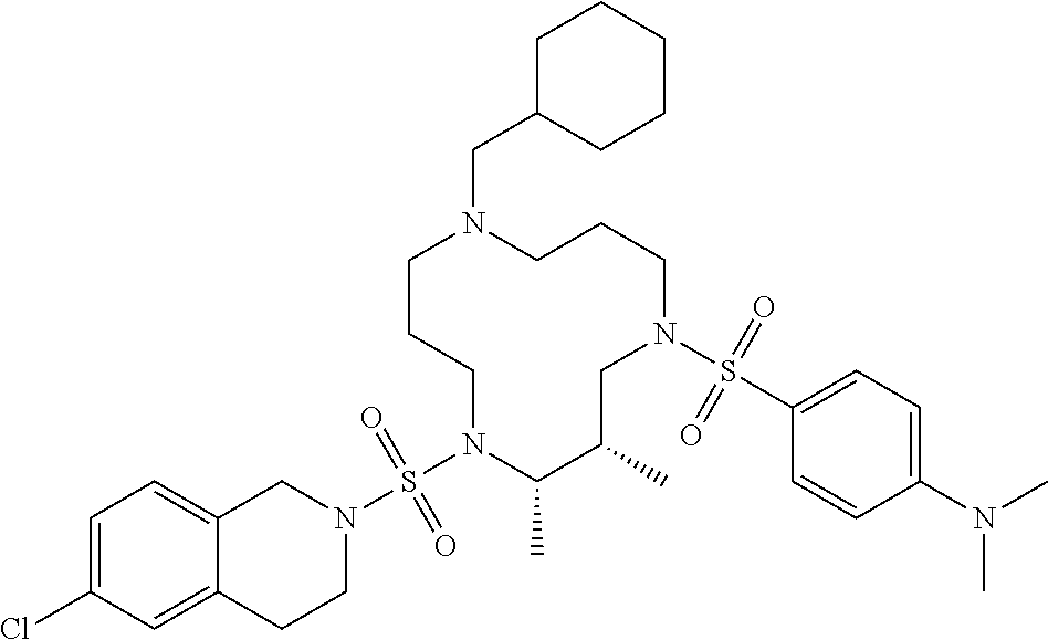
C1CCN(S(N2CC3=CC=C(Cl)C=C3CC2)(=O)=O)C(C)C(C)CN(S(C2=CC=C(N(C)C)C=C2)(=O)=O)CCCN1CC1CCCCC1
